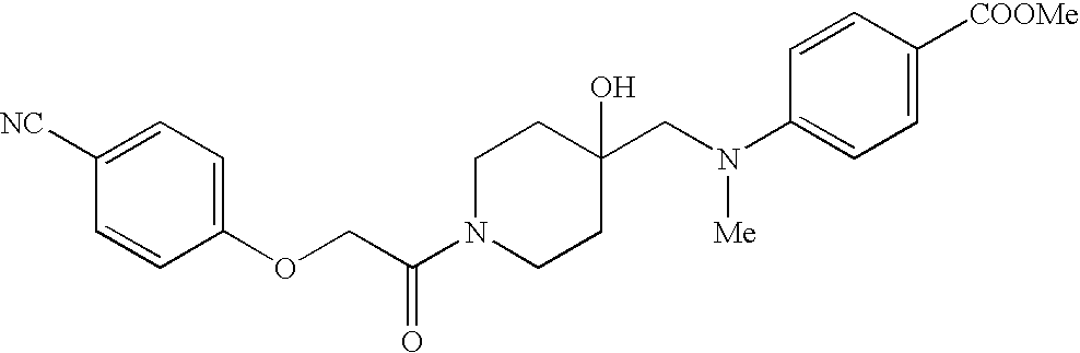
C(C1(O)CCN(C(COC2=CC=C([NC])C=C2)=O)CC1)N(C1=CC=C([COOMe])C=C1)[Me]
